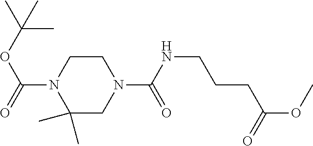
C(N1C(C)(C)CN(C(NCCCC(OC)=O)=O)CC1)(=O)OC(C)(C)C
